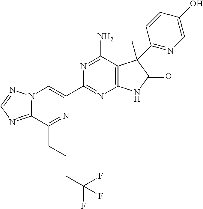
C12=NC=NN1C=C(C1=NC3=C(C(N)=N1)C(C)(C1=NC=C(O)C=C1)C(=O)N3)N=C2CCCC(F)(F)F
